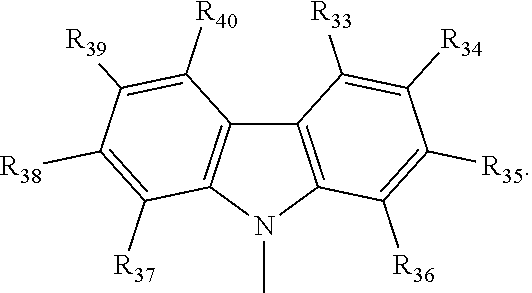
C12=C(N(C)C3=C1C([R40])=C([R39])C([R38])=C3[R37])C([R36])=C([R35])C([R34])=C2[R33]
